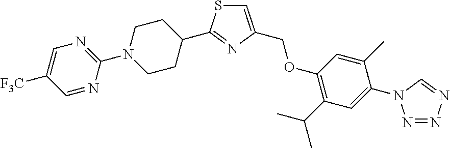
C1=C([F3C])C=NC(N2CCC(C3=NC(COC4=C(C(C)C)C=C(N5N=NN=C5)C(C)=C4)=CS3)CC2)=N1
